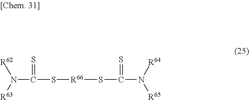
S([R66]SC(=S)N([R64])[R65])C(=S)N([R63])[R62]
